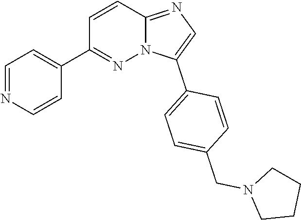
C1=C(C2=CC=C(CN3CCCC3)C=C2)N2C(=N1)C=CC(C1=CC=NC=C1)=N2
